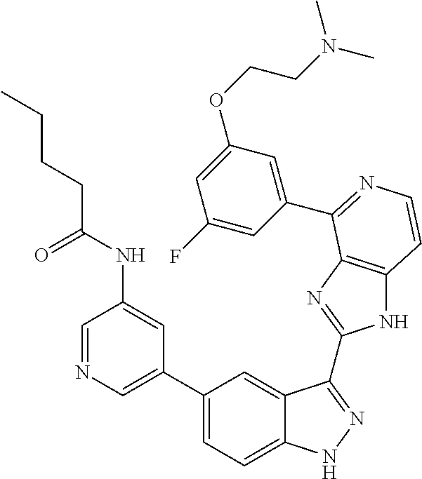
C1(C2=CN=CC(NC(CCCC)=O)=C2)=CC=C2C(=C1)C(C1=NC3=C(N1)C=CN=C3C1=CC(OCCN(C)C)=CC(F)=C1)=NN2
